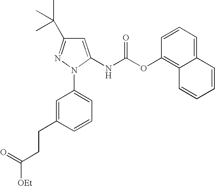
C(C1=CC(N2C(NC(OC3=C4C(=CC=C3)C=CC=C4)=O)=CC(C(C)(C)C)=N2)=CC=C1)CC([OEt])=O
